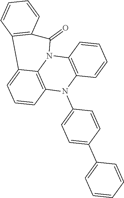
C12=C3C=CC=C1C1=C(C=CC=C1)C(=O)N2C1=C(N3C2=CC=C(C3=CC=CC=C3)C=C2)C=CC=C1
